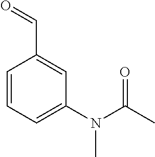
C1=CC=C(N(C(C)=O)C)C=C1C=O
